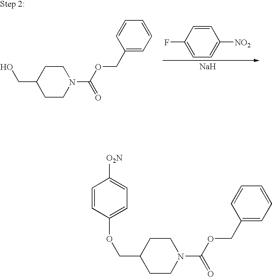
C1=C(F)C=CC([NO2])=C1.[Na].OCC1CCN(C(OCC2=CC=CC=C2)=O)CC1.O(CC1CCN(C(OCC2=CC=CC=C2)=O)CC1)C1=CC=C([O2N])C=C1
